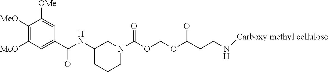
N([Carboxy methyl cellulose])CCC(OCOC(N1CCCC(NC(C2=CC([MeO])=C([MeO])C([OMe])=C2)=O)C1)=O)=O
